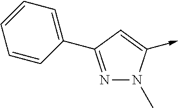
N1=C(C2=CC=CC=C2)C=C(->C)N1C
